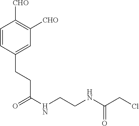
C1=CC(CCC(=O)NCCNC(CCl)=O)=CC([CHO])=C1[CHO]
